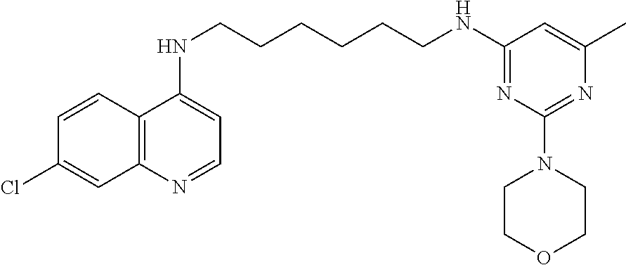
C1=CC2=C(C=C1Cl)N=CC=C2NCCCCCCNC1=NC(N2CCOCC2)=NC(C)=C1
